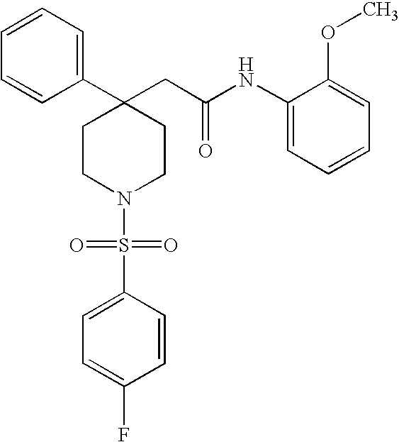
C1(C2=CC=CC=C2)(CC(NC2=CC=CC=C2OC)=O)CCN(S(C2=CC=C(F)C=C2)(=O)=O)CC1
